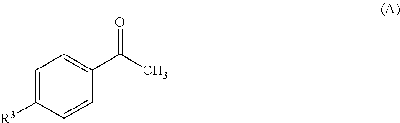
C1=C([R3])C=CC(C(C)=O)=C1
